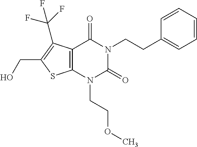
C12=C(N(CCOC)C(=O)N(CCC3=CC=CC=C3)C1=O)SC(CO)=C2C(F)(F)F
